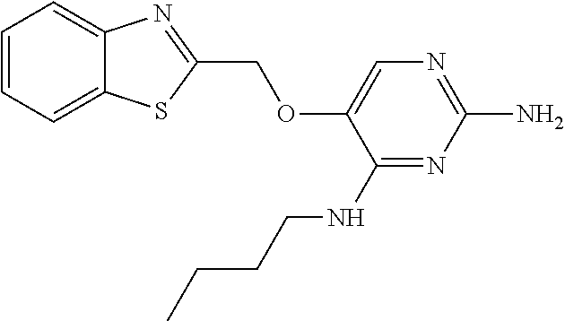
C1=CC=C2C(=C1)N=C(COC1=CN=C(N)N=C1NCCCC)S2
